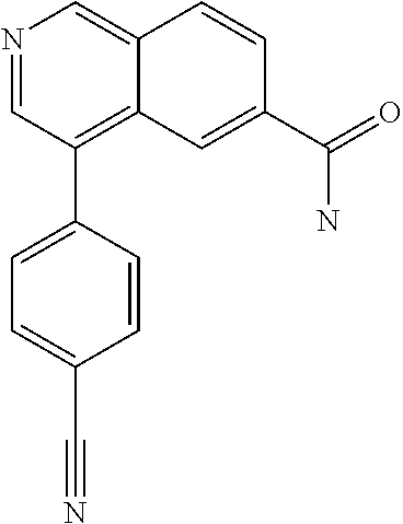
N1=CC(C2=CC=C(C#N)C=C2)=C2C(=C1)C=CC(C(=O)N)=C2
